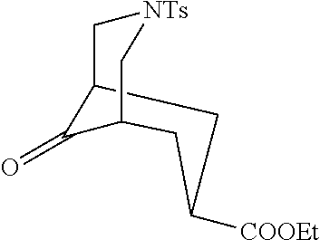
C12CC([COOEt])CC(C1=O)C[NTs]C2
